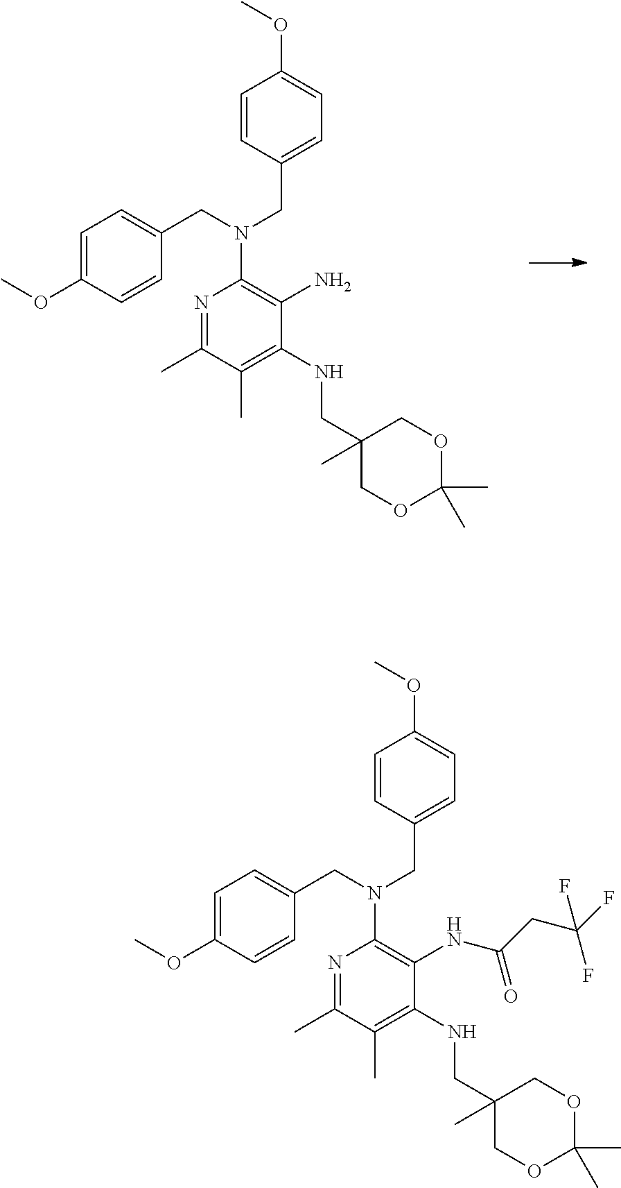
C1(C)(CNC2=C(C)C(C)=NC(N(CC3=CC=C(OC)C=C3)CC3=CC=C(OC)C=C3)=C2N)COC(C)(C)OC1.C1(C)(CNC2=C(C)C(C)=NC(N(CC3=CC=C(OC)C=C3)CC3=CC=C(OC)C=C3)=C2NC(=O)CC(F)(F)F)COC(C)(C)OC1
